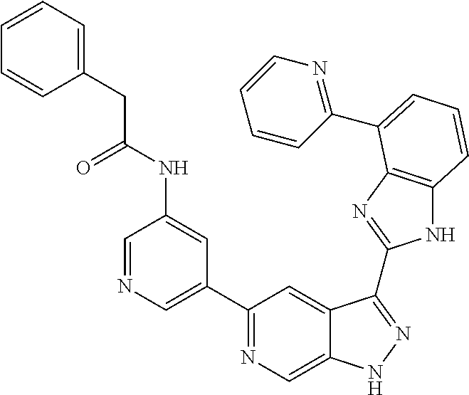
C1=NC=C(C2=NC=C3C(=C2)C(C2=NC4=C(N2)C=CC=C4C2=NC=CC=C2)=NN3)C=C1NC(CC1=CC=CC=C1)=O
